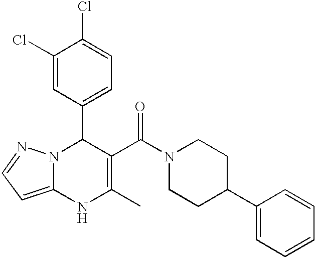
C1(Cl)=CC(C2N3C(=CC=N3)NC(C)=C2C(N2CCC(C3=CC=CC=C3)CC2)=O)=CC=C1Cl
